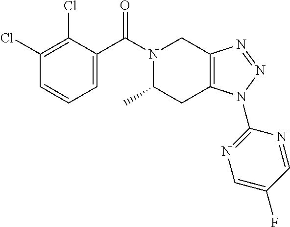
C1(Cl)=C(Cl)C(C(N2C(C)CC3=C(C2)N=NN3C2=NC=C(F)C=N2)=O)=CC=C1
